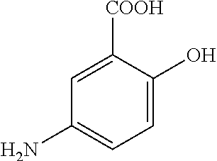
C1([COOH])=CC(N)=CC=C1O
